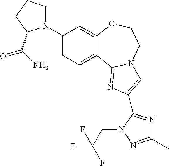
C1(N2CCCC2C(N)=O)=CC=C2C(=C1)OCCN1C2=NC(C2=NC(C)=NN2CC(F)(F)F)=C1
